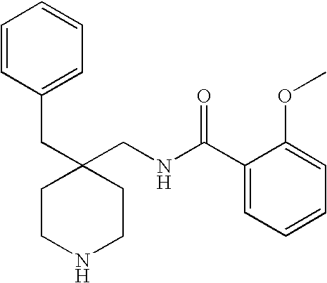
C1(CNC(C2=CC=CC=C2OC)=O)(CC2=CC=CC=C2)CCNCC1
